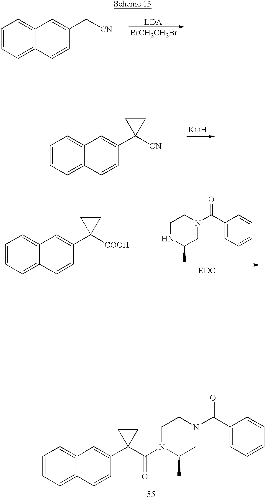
C1(C(=O)N2CCN(C(=O)C3(C4=CC5=CC=CC=C5C=C4)CC3)C(C)C2)=CC=CC=C1.[BrCH2CH2Br].C(C1=CC2=CC=CC=C2C=C1)[CN].[KOH].C1(C2=CC3=CC=CC=C3C=C2)([CN])CC1.C1(C(N2CCNC(C)C2)=O)=CC=CC=C1.[EDC].C1(C2=CC3=CC=CC=C3C=C2)([COOH])CC1
